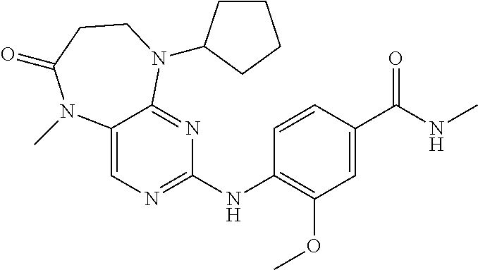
C12=CN=C(NC3=C(OC)C=C(C(NC)=O)C=C3)N=C1N(C1CCCC1)CCC(=O)N2C
